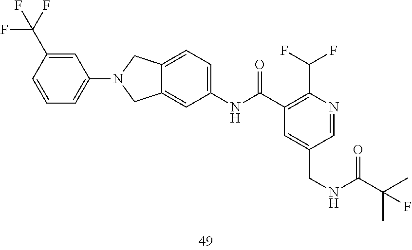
C1=CC=C(N2CC3=CC(NC(C4=C(C(F)F)N=CC(CNC(=O)C(C)(C)F)=C4)=O)=CC=C3C2)C=C1C(F)(F)F
